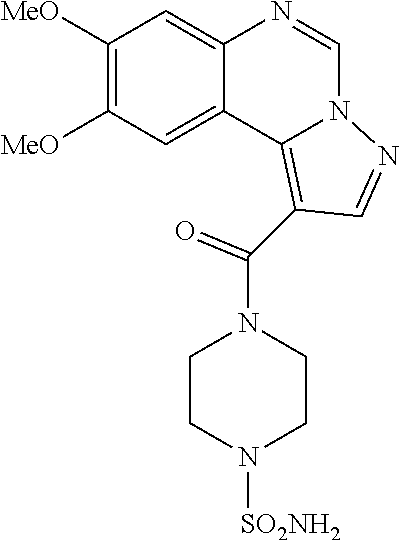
C1([MeO])=C([MeO])C=C2C(=C1)N=CN1C2=C(C(N2CCN([SO2NH2])CC2)=O)C=N1
